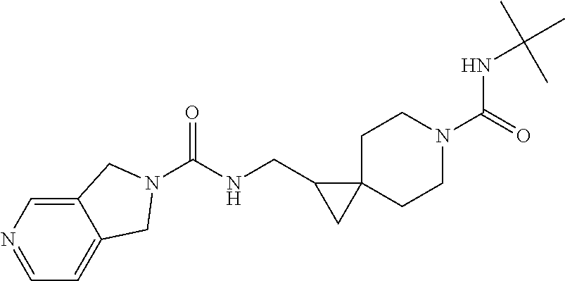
N1=CC=C2C(=C1)CN(C(NCC1CC13CCN(C(=O)NC(C)(C)C)CC3)=O)C2
